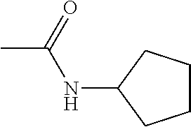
C1(NC(=O)C)CCCC1
